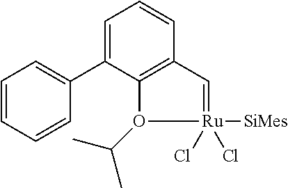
C1=C(C2=CC=CC=C2)C2=C(C=C1)C=[Ru](Cl)(Cl)([SiMes])O2C(C)C
